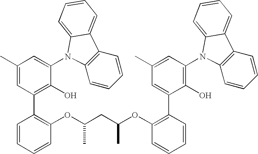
C1(OC(CC(OC2=C(C3=CC(C)=CC(N4C5=C(C=CC=C5)C5=CC=CC=C54)=C3O)C=CC=C2)C)C)=C(C2=C(O)C(N3C4=C(C=CC=C4)C4=CC=CC=C43)=CC(C)=C2)C=CC=C1
